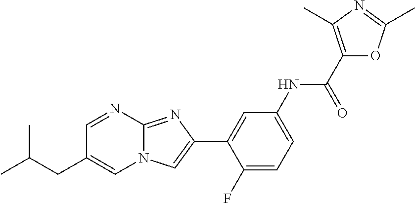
C1=NC2=NC(C3=CC(NC(C4=C(C)N=C(C)O4)=O)=CC=C3F)=CN2C=C1CC(C)C
